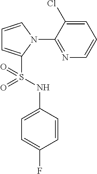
C1=CN(C2=NC=CC=C2Cl)C(S(NC2=CC=C(F)C=C2)(=O)=O)=C1
